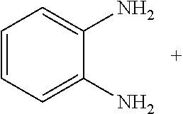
C1=CC=C(N)C(N)=C1
